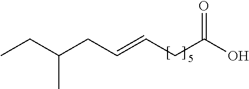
CCC(CC=CCC(O)=O)C
